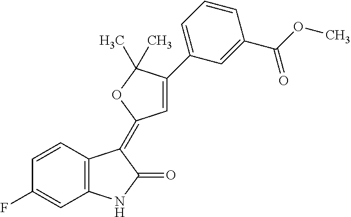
C1=CC(F)=CC2=C1C(=C1C=C(C3=CC=CC(C(OC)=O)=C3)C(C)(C)O1)C(=O)N2
